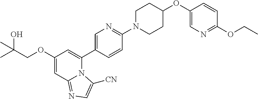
C1(OCC(C)(O)C)=CC2=NC=C([CN])N2C(C2=CN=C(N3CCC(OC4=CN=C(OCC)C=C4)CC3)C=C2)=C1
